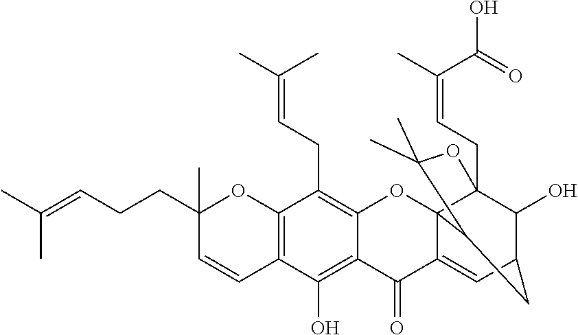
C1(CCC=C(C)C)(C)C=CC2=C(O1)C(CC=C(C)C)=C1C(=C2O)C(=O)C2=CC3C(O)C4(CC=C(C(=O)O)C)C2(O1)C(C3)C(C)(C)O4
